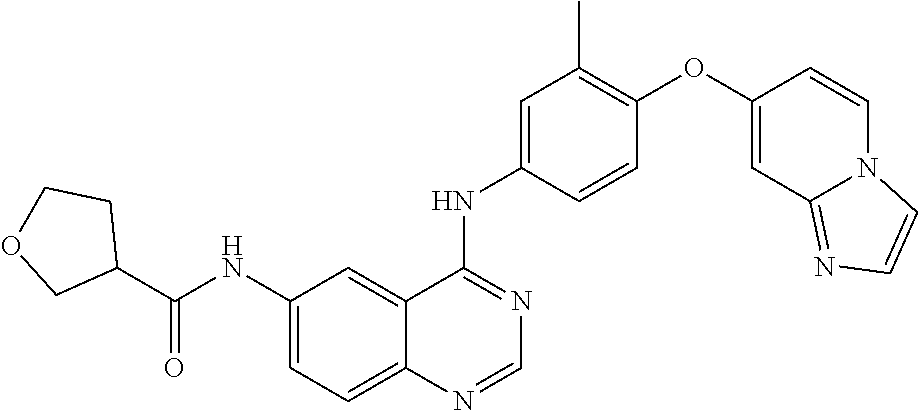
C1=NC2=CC=C(NC(C3CCOC3)=O)C=C2C(NC2=CC(C)=C(OC3=CC4=NC=CN4C=C3)C=C2)=N1
